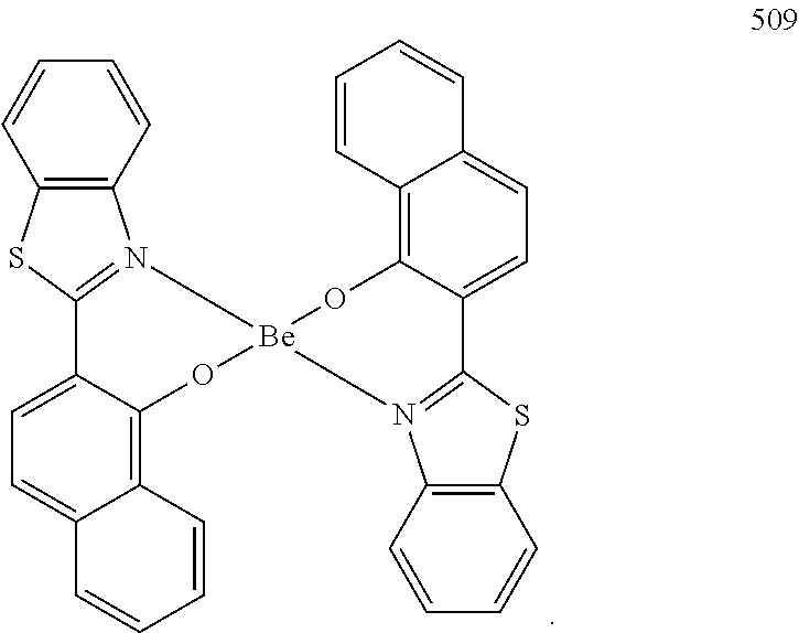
C1=C2C(=C3C(=C1)C1=N(C4=C(S1)C=CC=C4)[Be]1(O3)N3=C(C4=CC=C5C(=C4O1)C=CC=C5)SC1=C3C=CC=C1)C=CC=C2
